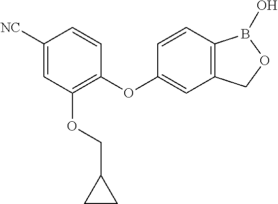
C1(OC2=CC3=C(C=C2)B(O)OC3)=C(OCC2CC2)C=C([NC])C=C1
